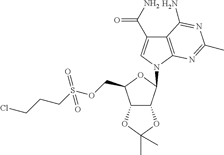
C12C(C(N3C=C(C(N)=O)C4=C3N=C(C)N=C4N)OC1COS(CCCCl)(=O)=O)OC(C)(C)O2
